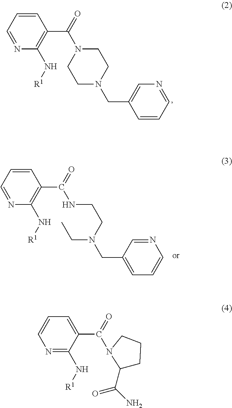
C1=NC(N[R1])=C(C(N2CCN(CC3=CN=CC=C3)CC2)=O)C=C1.C1=NC(N[R1])=C(C(NCCN(CC)CC2=CC=CN=C2)=O)C=C1.C1=CC=C(C(=O)N2CCCC2C(=O)N)C(N[R1])=N1
